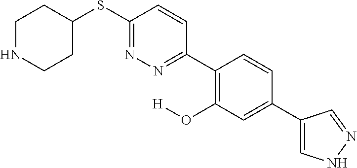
C1NCCC(SC2=NN=C(C3=C(O[H])C=C(C4=CNN=C4)C=C3)C=C2)C1
